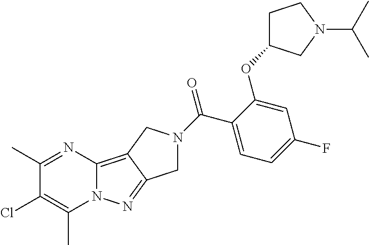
C1(C)=NC2=C3C(=NN2C(C)=C1Cl)CN(C(C1=CC=C(F)C=C1OC1CCN(C(C)C)C1)=O)C3
